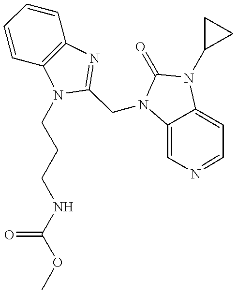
C1=CC2=C(C=C1)N=C(CN1C3=CN=CC=C3N(C3CC3)C1=O)N2CCCNC(OC)=O
